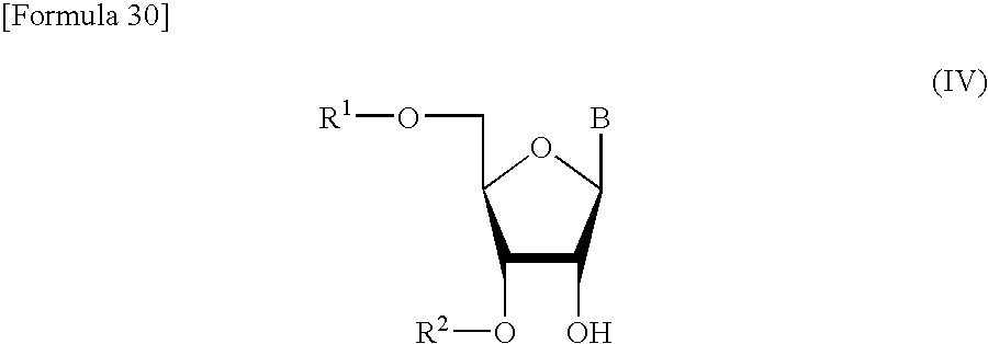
C1(O[R2])C(O)C(B)OC1CO[R1]
